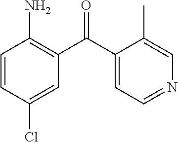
C1=CC(Cl)=CC(C(C2=CC=NC=C2C)=O)=C1N
